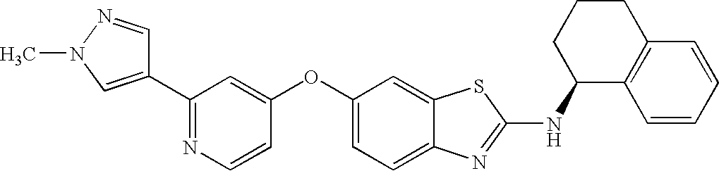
N1=C(C2=CN(C)N=C2)C=C(OC2=CC=C3C(=C2)SC(NC2C4=C(CCC2)C=CC=C4)=N3)C=C1
